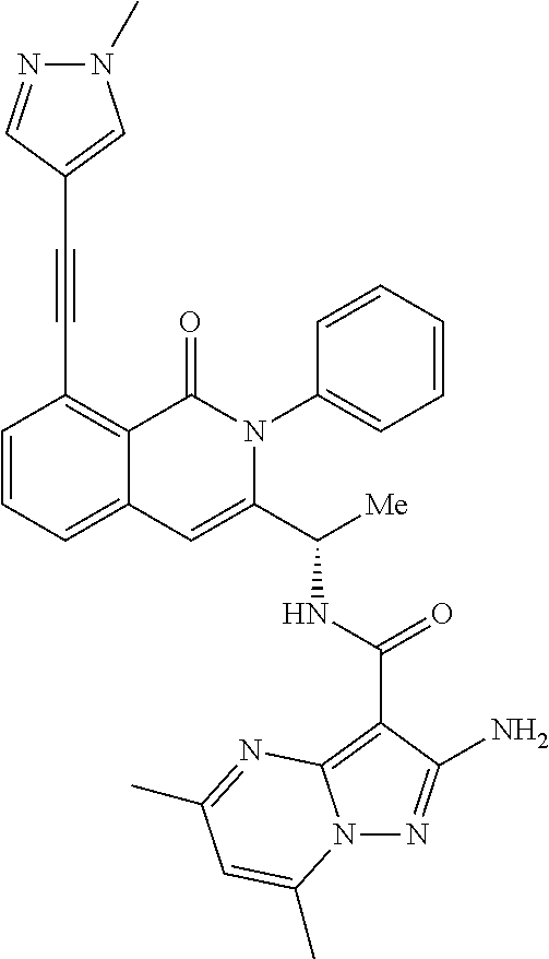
N12N=C(N)C(C(NC(C3=CC4=CC=CC(C#CC5=CN(C)N=C5)=C4C(=O)N3C3=CC=CC=C3)[Me])=O)=C1N=C(C)C=C2C
